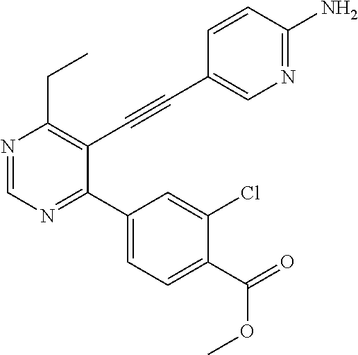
N1=CN=C(C2=CC=C(C(OC)=O)C(Cl)=C2)C(C#CC2=CN=C(N)C=C2)=C1CC
